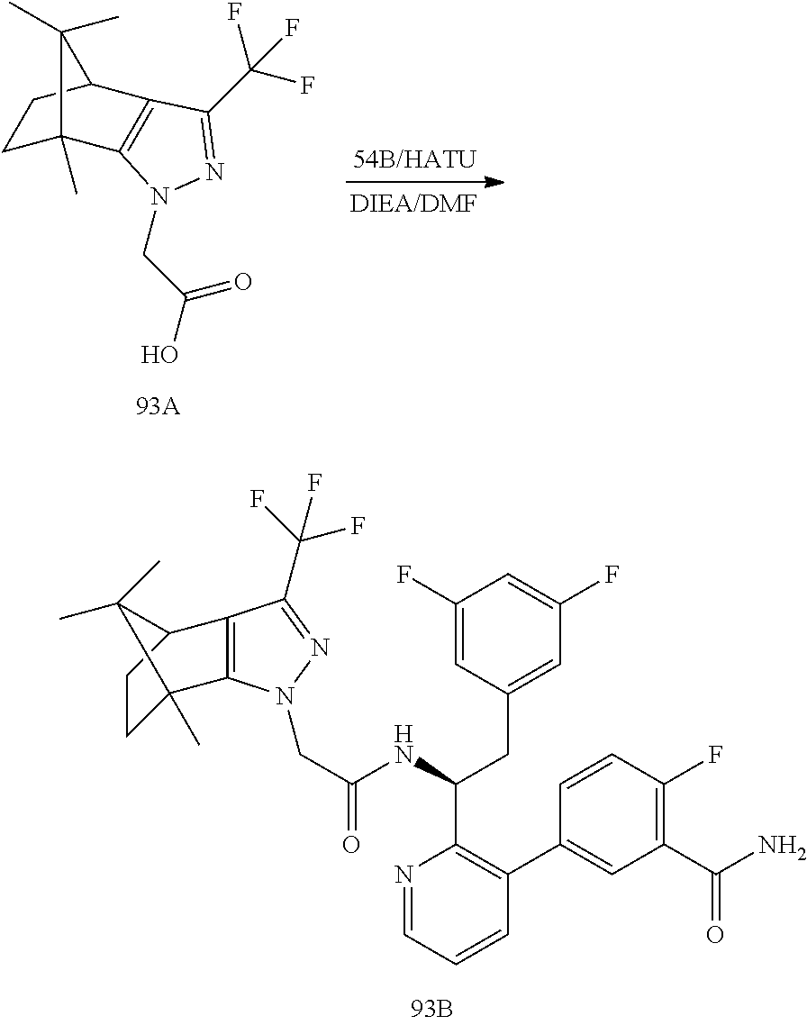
C1C2(C)C3=C(C(C1)C2(C)C)C(C(F)(F)F)=NN3CC(O)=O.N1(CC(NC(C2=C(C3=CC(C(=O)N)=C(F)C=C3)C=CC=N2)CC2=CC(F)=CC(F)=C2)=O)N=C(C(F)(F)F)C2=C1C1(C)CCC2C1(C)C
